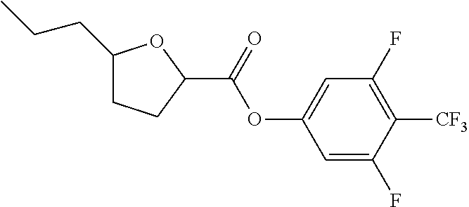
C1(CCC)CCC(C(OC2=CC(F)=C([CF3])C(F)=C2)=O)O1
